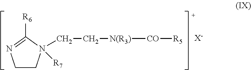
C1CN(CC[N(R3)][CO][R5])([R7])C([R6])=N1.[X-]
